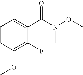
C1=CC(OC)=C(F)C(C(N(OC)C)=O)=C1
